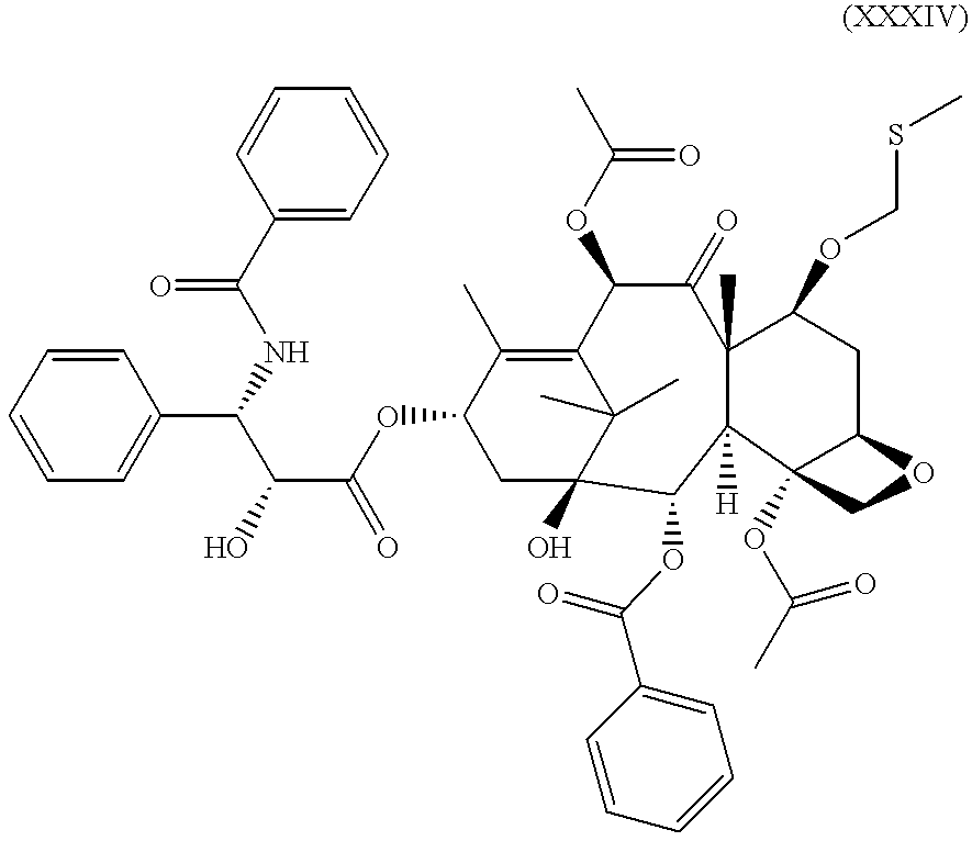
O(C1CC2(O)C(C)(C)C(=C1C)C(OC(=O)C)C(=O)C1(C)C([H])(C3(OC(C)=O)C(CC1OCSC)OC3)C2OC(C1=CC=CC=C1)=O)C(C(C(C1=CC=CC=C1)NC(C1=CC=CC=C1)=O)O)=O
